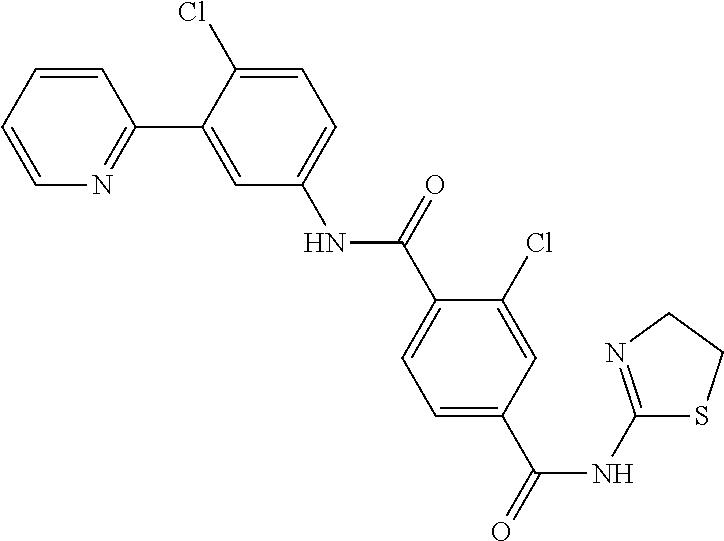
C1=CC=CN=C1C1=CC(NC(C2=CC=C(C(=O)NC3=NCCS3)C=C2Cl)=O)=CC=C1Cl
